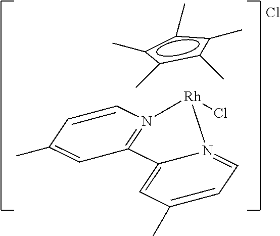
C1(C)=CC2=N(C=C1)[Rh](Cl)N1=CC=C(C)C=C21.Cl.c1(C)c(C)c(C)c(C)c1C
